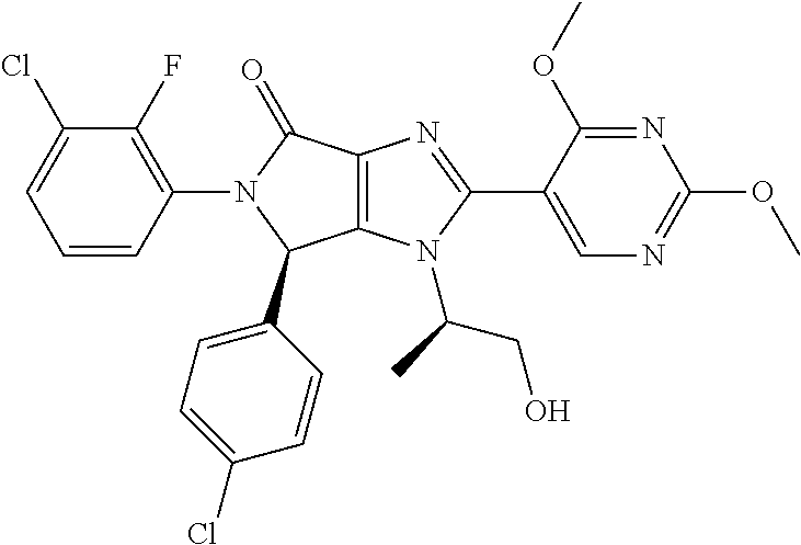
C12=C(N(C(C)CO)C(C3=CN=C(OC)N=C3OC)=N1)C(C1=CC=C(Cl)C=C1)N(C1=C(F)C(Cl)=CC=C1)C2=O
